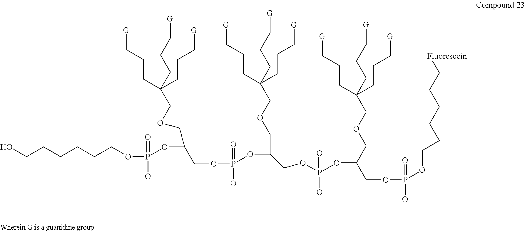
OCCCCCCOP(=O)(OC(COCC(CCC[G])(CCC[G])CCC[G])COP(=O)(OC(COP(=O)(OC(COP(=O)(OCCCCCC[Fluorescein])O)COCC(CCC[G])(CCC[G])CCC[G])O)COCC(CCC[G])(CCC[G])CCC[G])O)O
